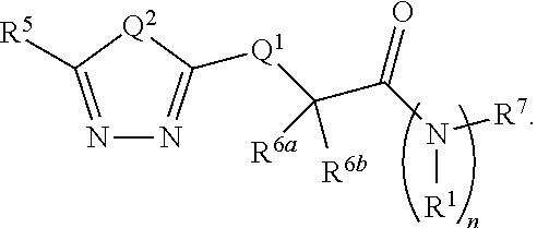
[R5]C1=NN=C([Q1]C(C(N([R1])[R7])=O)([R6b])[R6a])[Q2]1
